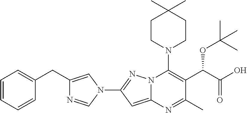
CC1(C)CCN(C2=C(C(C(=O)O)OC(C)(C)C)C(C)=NC3=CC(N4C=C(CC5=CC=CC=C5)N=C4)=NN23)CC1
